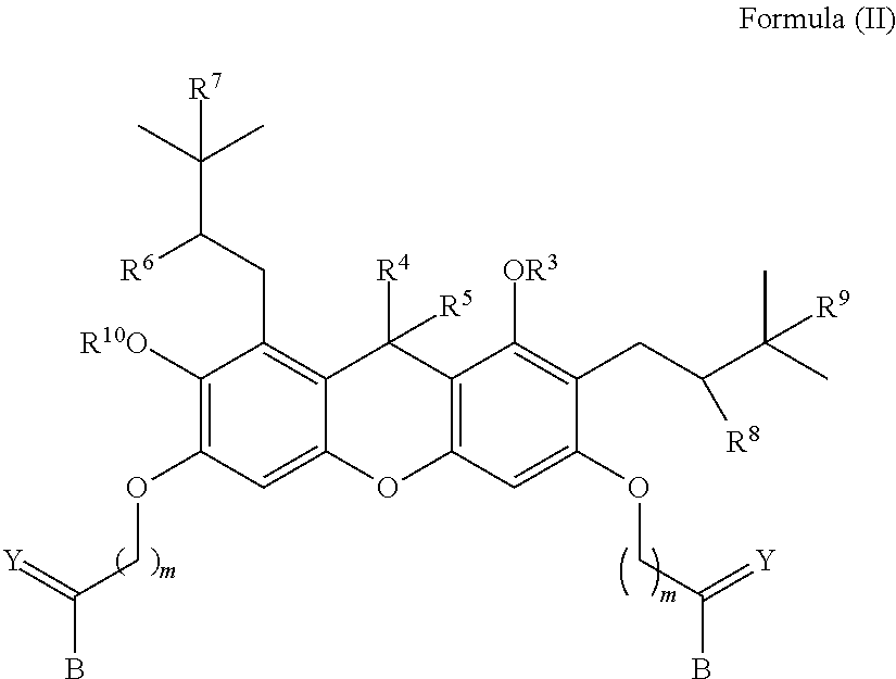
C12=C(CC([R6])C(C)(C)[R7])C([R10O])=C(OCC(=[Y])B)C=C1OC1=C(C2([R4])[R5])C([OR3])=C(CC([R8])C(C)(C)[R9])C(OCC(B)=[Y])=C1
